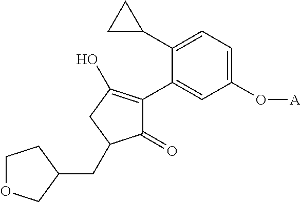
C1(=O)C(C2=CC(O[A])=CC=C2C2CC2)=C(O)CC1CC1CCOC1
